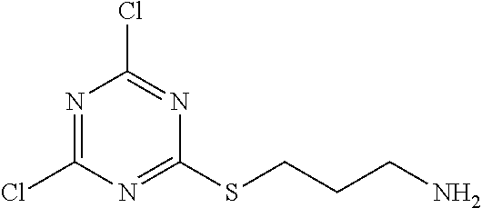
N1=C(Cl)N=C(SCCCN)N=C1Cl
